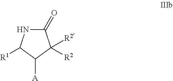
C1(=O)NC([R1])C([A])C1([R2])[R2]
